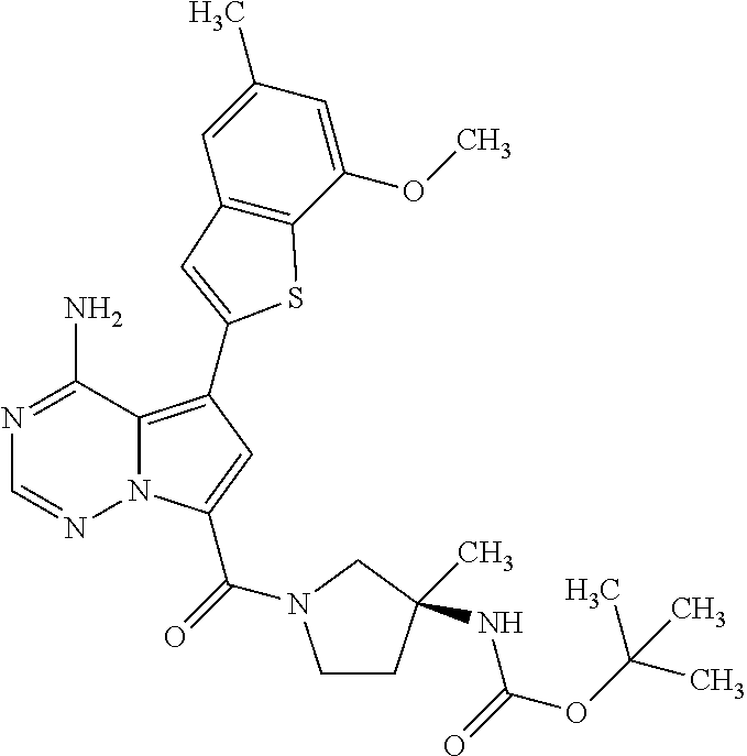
N12C(=C(C3=CC4=C(C(OC)=CC(C)=C4)S3)C=C1C(N1CCC(C)(NC(OC(C)(C)C)=O)C1)=O)C(N)=NC=N2
